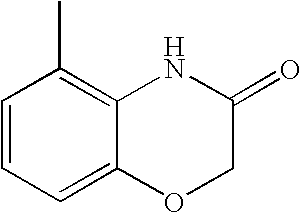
C1=CC=C2C(=C1C)NC(=O)CO2
